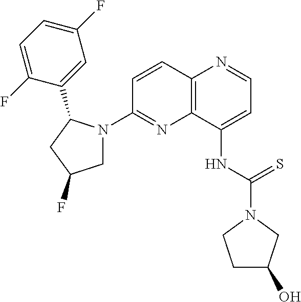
C12=C(C(NC(=S)N3CC(O)CC3)=CC=N1)N=C(N1CC(F)CC1C1=CC(F)=CC=C1F)C=C2
